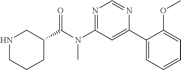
N1CCCC(C(N(C2=NC=NC(C3=CC=CC=C3OC)=C2)C)=O)C1
